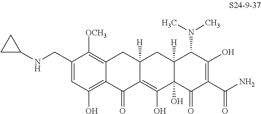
C1(CNC2CC2)=CC(O)=C2C(=C1[OCH3])CC1([H])C(=C(O)C3(O)C([H])(C1)C(N(C)C)C(O)=C(C(N)=O)C3=O)C2=O
